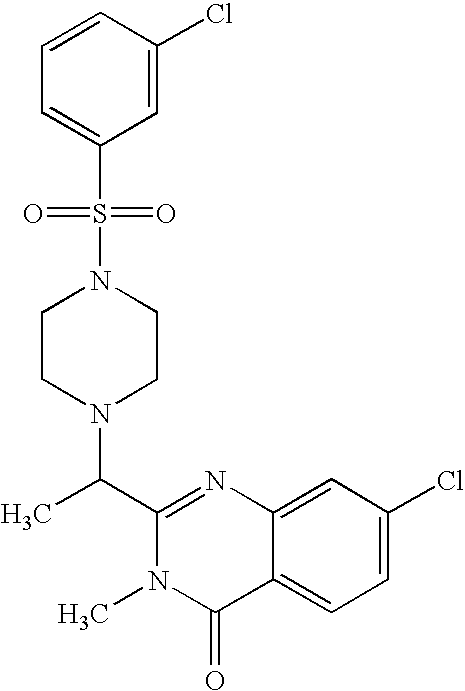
N1(S(=O)(C2=CC=CC(Cl)=C2)=O)CCN(C(C2=NC3=CC(Cl)=CC=C3C(=O)N2C)C)CC1
